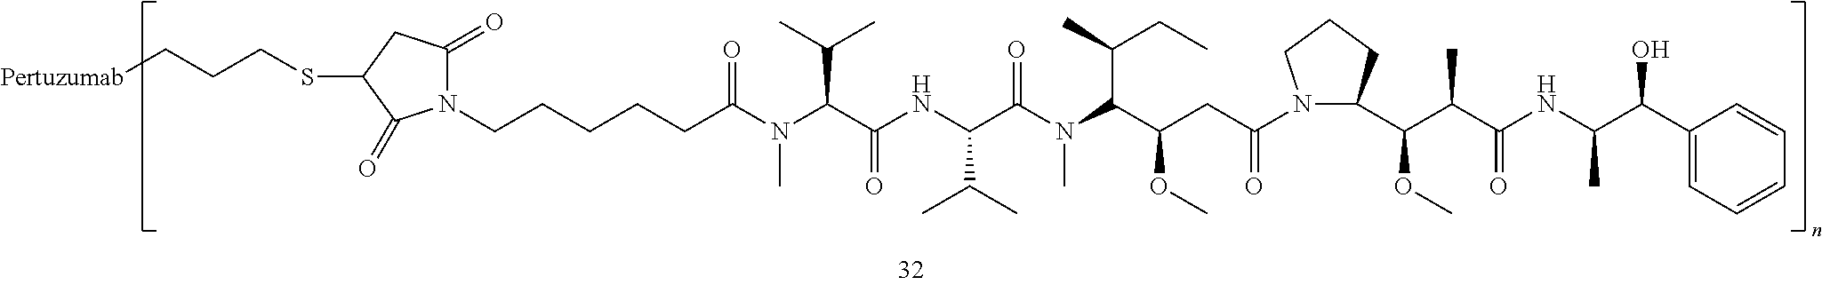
N1(CCCCCC(=O)N(C(C(NC(C(C)C)C(=O)N(C)C(C(OC)CC(=O)N2C(C(C(C(NC(C)C(C3=CC=CC=C3)O)=O)C)OC)CCC2)C(CC)C)=O)C(C)C)C)C(=O)CC(SCCC[Pertuzumab])C1=O
